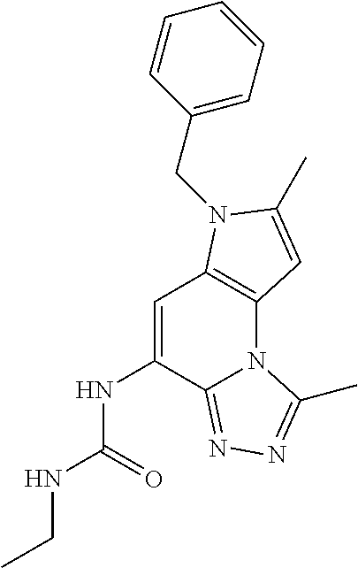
C1=C(NC(NCC)=O)C2=NN=C(C)N2C2=C1N(CC1=CC=CC=C1)C(C)=C2
